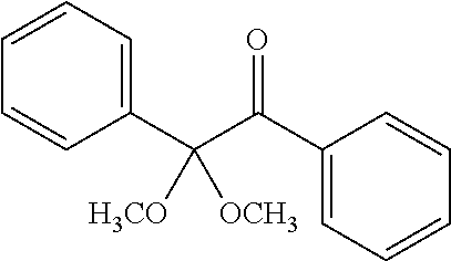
C1=CC=C(C(C(C2=CC=CC=C2)=O)([OCH3])[H3CO])C=C1
